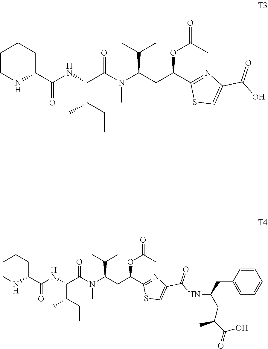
C1CNC(C(NC(C(CC)C)C(N(C)C(CC(OC(=O)C)C2=NC(C(NC(CC(C(O)=O)C)CC3=CC=CC=C3)=O)=CS2)C(C)C)=O)=O)CC1.C1CNC(C(NC(C(CC)C)C(N(C)C(CC(OC(=O)C)C2=NC(C(O)=O)=CS2)C(C)C)=O)=O)CC1
